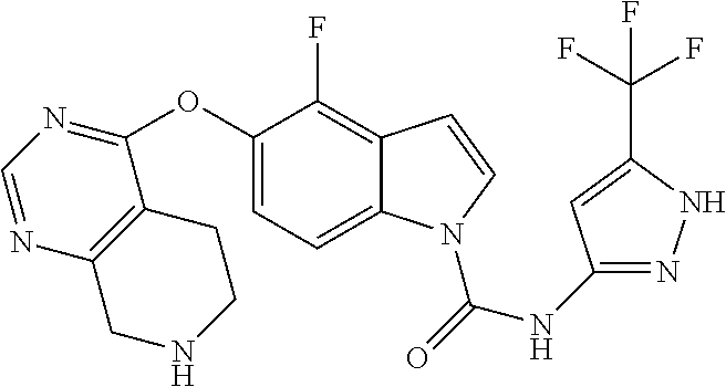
C1(OC2=NC=NC3=C2CCNC3)=CC=C2C(=C1F)C=CN2C(=O)NC1=NNC(C(F)(F)F)=C1
